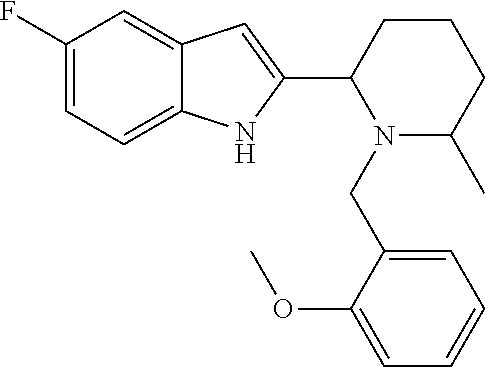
C1(F)=CC=C2C(=C1)C=C(C1CCCC(C)N1CC1=CC=CC=C1OC)N2
